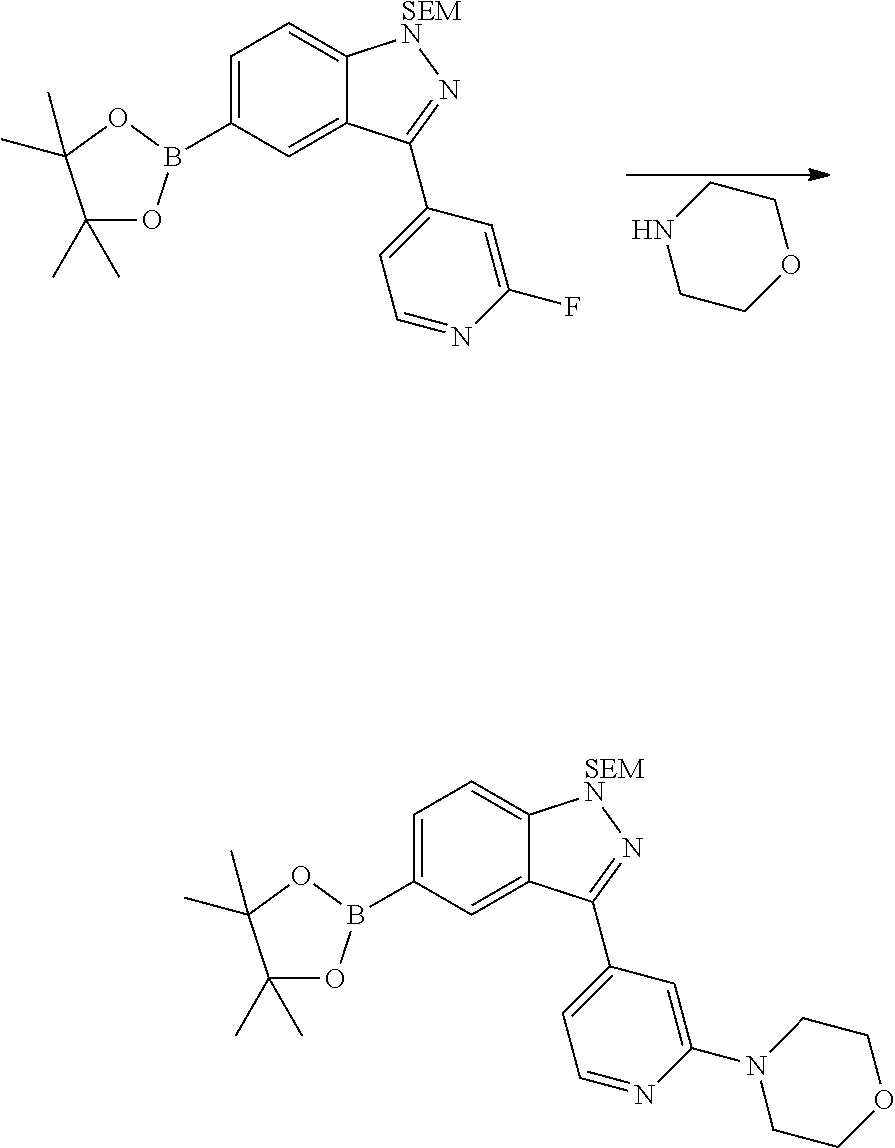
C1COCCN1.C1(C)(C)OB(C2=CC=C3C(=C2)C(C2=CC=NC(F)=C2)=N[SEMN]3)OC1(C)C.C1(C)(C)OB(C2=CC=C3C(=C2)C(C2=CC=NC(N4CCOCC4)=C2)=N[SEMN]3)OC1(C)C
